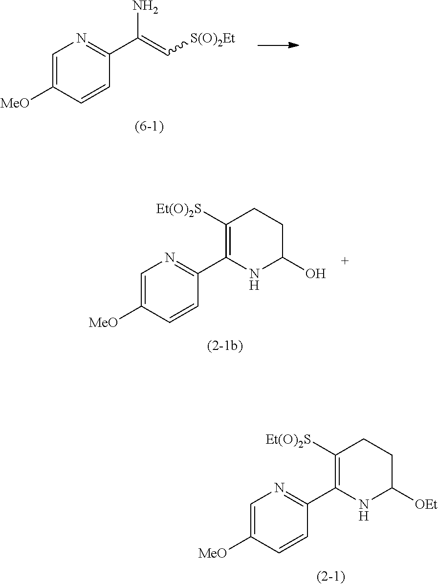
C1=C([MeO])C=CC(C(=C[S(O)2Et])N)=N1.C1=C([MeO])C=CC(C2=C([Et(O)2S])CCC([OEt])N2)=N1.C1=C([MeO])C=CC(C2=C([Et(O)2S])CCC(O)N2)=N1
